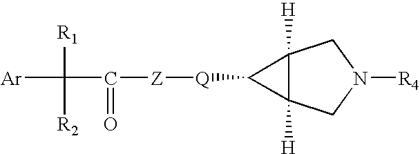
C12([H])C([H])(CN([R4])C1)C2[Q][Z]C(=O)C([R1])([R2])[Ar]
